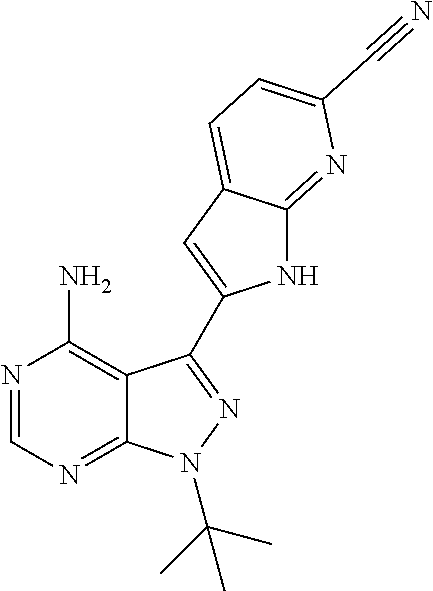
C12=C(N)N=CN=C1N(C(C)(C)C)N=C2C1=CC2=CC=C(C#N)N=C2N1
